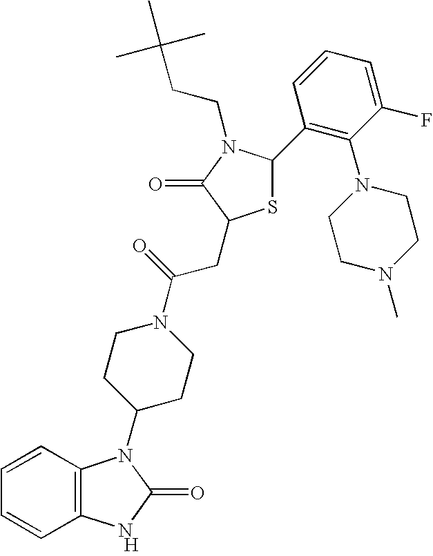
[H].C12=C(C=CC=C1)N(C1CCN(C(=O)CC3SC(C4=C(N5CCN(C)CC5)C(F)=CC=C4)N(CCC(C)(C)C)C3=O)CC1)C(=O)N2
